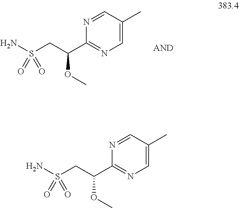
NS(CC(C1=NC=C(C)C=N1)OC)(=O)=O.NS(CC(C1=NC=C(C)C=N1)OC)(=O)=O
